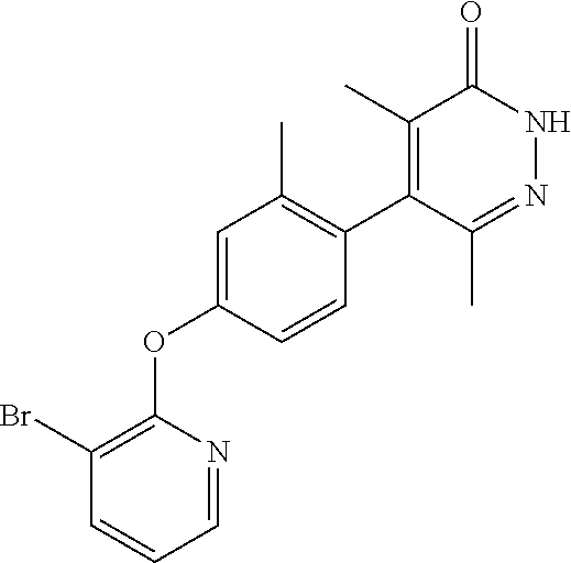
C1(Br)=C(OC2=CC(C)=C(C3=C(C)C(=O)NN=C3C)C=C2)N=CC=C1
